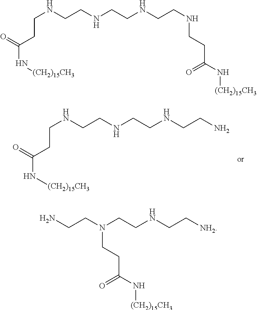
C(NCCN)CNCCNCCC(=O)N[(CH2)15CH3].C(NCCNCCC(=O)N[(CH2)15CH3])CNCCNCCC(=O)N[(CH2)15CH3].C(NCC[NH2])CN(CCN)CCC(=O)N[(CH2)15CH3]
